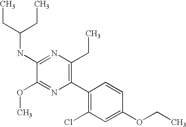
C1(NC(CC)CC)=NC(CC)=C(C2=C(Cl)C=C(OCC)C=C2)N=C1OC
